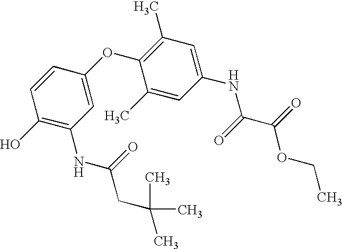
C1(O)=C(NC(=O)CC(C)(C)C)C=C(OC2=C(C)C=C(NC(=O)C(=O)OCC)C=C2C)C=C1
